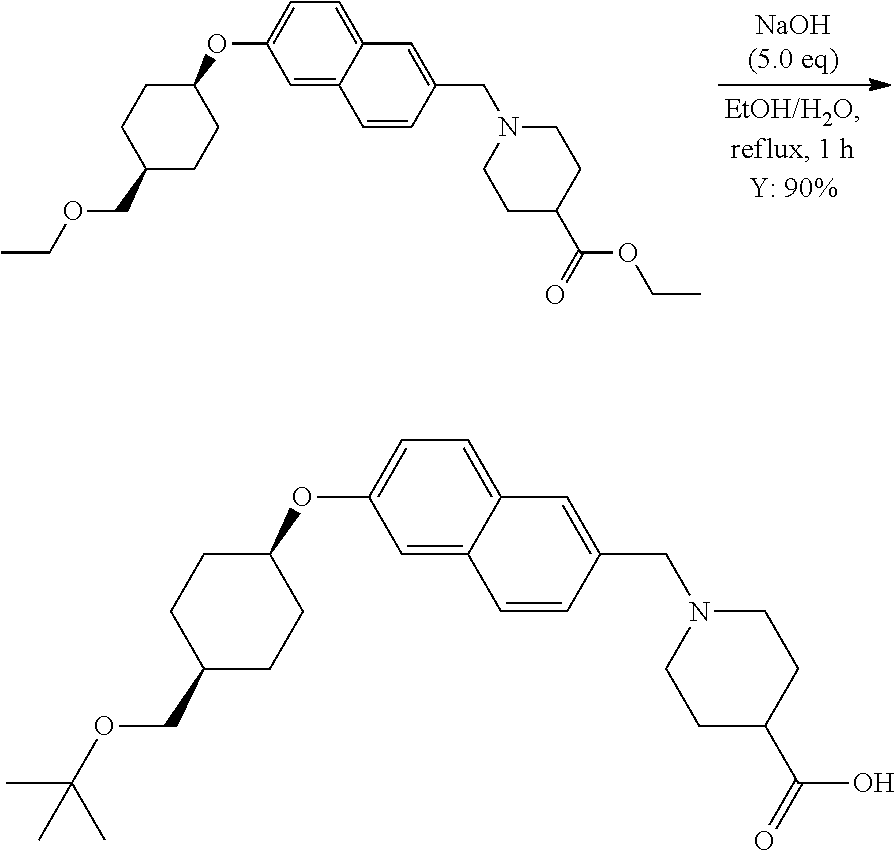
C1=C2C(=CC=C1OC1CCC(COCC)CC1)C=C(CN1CCC(C(=O)OCC)CC1)C=C2.C1=C2C(=CC=C1OC1CCC(COC(C)(C)C)CC1)C=C(CN1CCC(C(=O)O)CC1)C=C2
